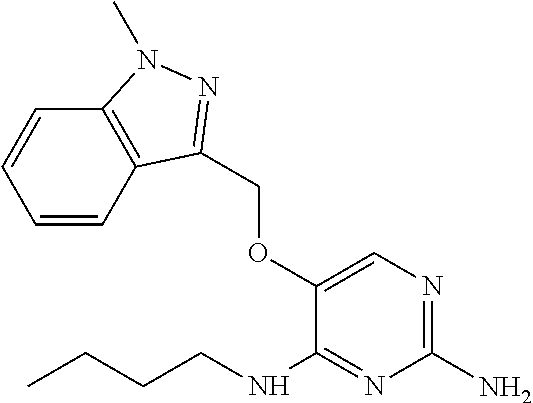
C(OC1=CN=C(N)N=C1NCCCC)C1=NN(C)C2=C1C=CC=C2
